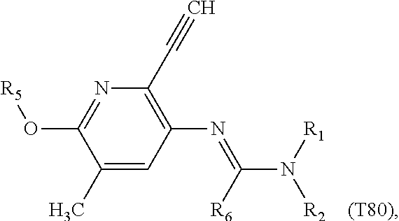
C1(C)=CC(N=C(N([R1])[R2])[R6])=C(C#C)N=C1O[R5]
